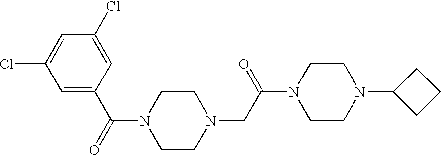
N1(C(C2=CC(Cl)=CC(Cl)=C2)=O)CCN(CC(N2CCN(C3CCC3)CC2)=O)CC1
